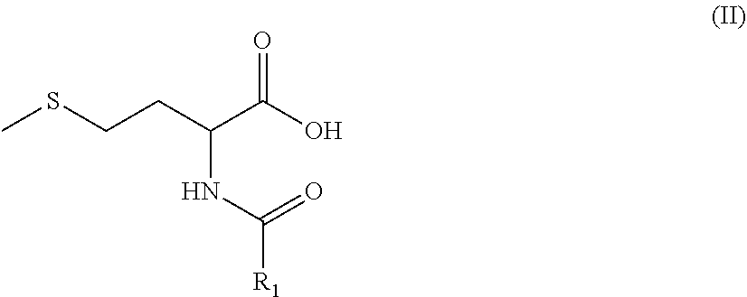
CSCCC(C(O)=O)NC(=O)[R1]
